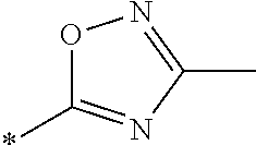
*C1=NC(C)=NO1
